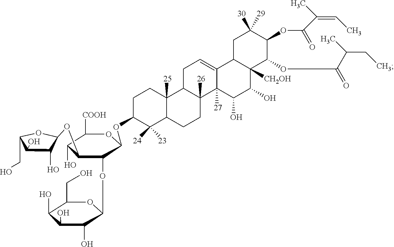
O(C1C(O)C([COOH])OC(OC2CCC3([25])C(C2([24])[23])CCC2([26])C3CC=C3C2([27])C(O)C(O)C2([CH2OH])C3CC([30])([29])C(OC(=O)C(=CC)C)C2OC(=O)C(CC)C)C1OC1C(O)C(O)C(O)C(CO)O1)C1C(O)C(O)C(CO)O1
